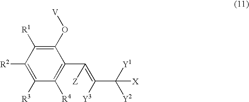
C1([R2])=C([R3])C([R4])=C(C(=C([Y3])C([Y1])([Y2])[X])[Z])C(O[V])=C1[R1]
